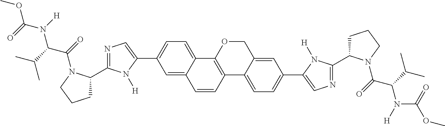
COC(=O)N(C(C(C)C)C(=O)N1C(C2=NC=C(C3=CC=C4C(=C3)C=CC3=C4OCC4=CC(C5=CN=C(C6CCCN6C(C(N([H])C(=O)OC)C(C)C)=O)N5[H])=CC=C43)N2[H])CCC1)[H]
